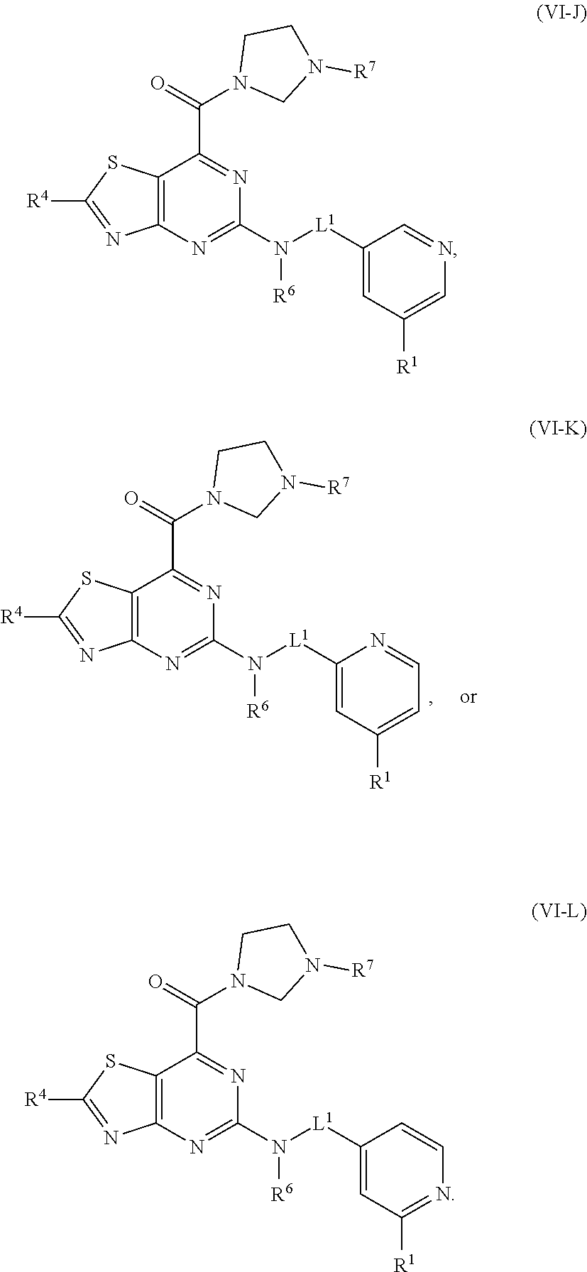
C12=C(N=C(N([L1]C3=CC([R1])=CN=C3)[R6])N=C1C(=O)N1CN([R7])CC1)N=C([R4])S2.C12=C(N=C(N([L1]C3=CC([R1])=NC=C3)[R6])N=C1C(=O)N1CN([R7])CC1)N=C([R4])S2.C12=C(N=C(N([L1]C3=CC([R1])=CC=N3)[R6])N=C1C(=O)N1CN([R7])CC1)N=C([R4])S2
